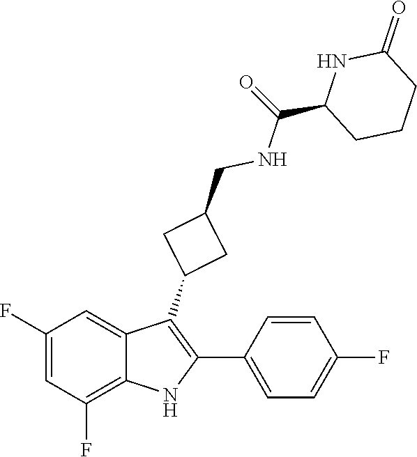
O=C(NCC1CC(C2=C(C3=CC=C(F)C=C3)NC3=C(F)C=C(F)C=C23)C1)C1NC(=O)CCC1
